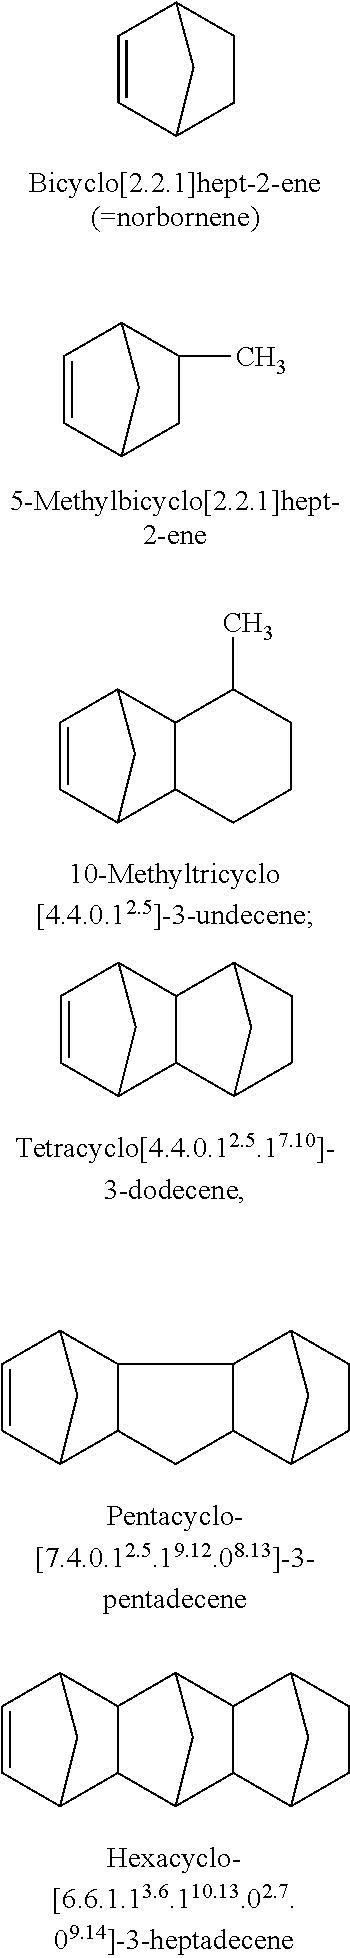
C1=CC2CCC1C2.C1=CC2CC(C)C1C2.C1=CC2C3C(C1C2)C(C)CCC3.C1=CC2CC1C1C2C2CCC1C2.C1=CC2C3C(C1C2)C1C(C3)C2CCC1C2.C1=CC2CC1C1C2C2CC1C1C2C2CCC1C2
